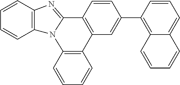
C1=CC2=C(C=C1)N1C(=NC3=C1C=CC=C3)C1=C2C=C(C2=C3C(=CC=C2)C=CC=C3)C=C1
